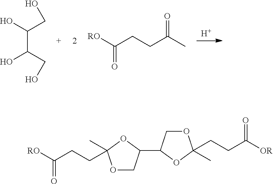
[H].[RO]C(CCC(C)=O)=O.C(C(CO)O)(O)CO.[RO]C(CCC1(C)OCC(C2COC(CCC([OR])=O)(C)O2)O1)=O
